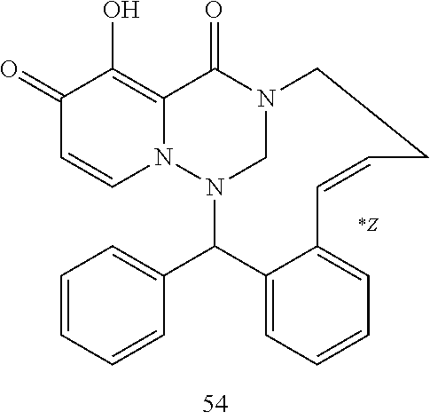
N12CN(C(C3=CC=CC=C3)C3=CC=CC=C3C=CCC1)N1C=CC(=O)C(O)=C1C2=O
